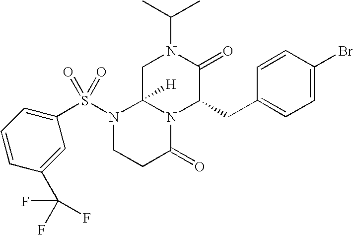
C1C2([H])N(C(CC3=CC=C(Br)C=C3)C(=O)N1C(C)C)C(=O)CCN2S(=O)(C1=CC=CC(C(F)(F)F)=C1)=O
